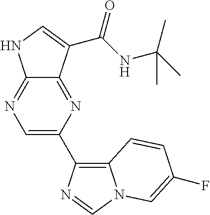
C12=NC=C(C3=C4N(C=N3)C=C(F)C=C4)N=C1C(C(NC(C)(C)C)=O)=CN2
